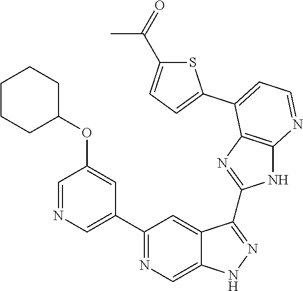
C1(C2=NC=C3C(=C2)C(C2=NC4=C(N2)N=CC=C4C2=CC=C(C(=O)C)S2)=NN3)=CN=CC(OC2CCCCC2)=C1
